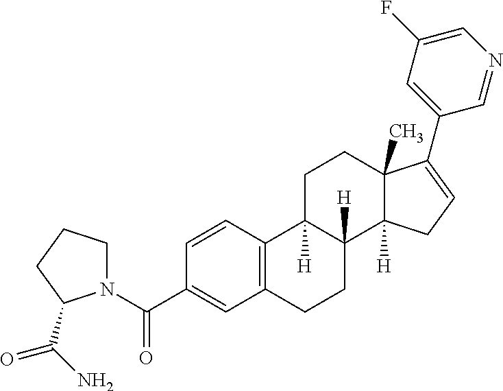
C12=C(C=CC(C(=O)N3CCCC3C(N)=O)=C1)C1([H])C([H])(CC2)C2([H])C(C)(CC1)C(C1=CC(F)=CN=C1)=CC2
